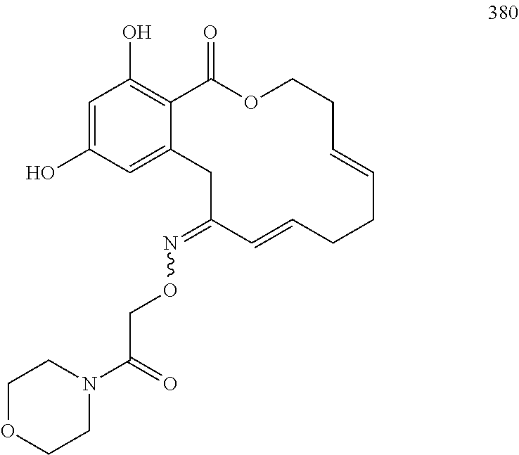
C1=C(O)C=C2C(=C1O)C(=O)OCCC=CCCC=CC(=NOCC(N1CCOCC1)=O)C2
